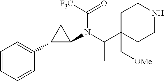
N(C1CC1C1=CC=CC=C1)(C([F3C])=O)C(C1(C[OMe])CCNCC1)C
